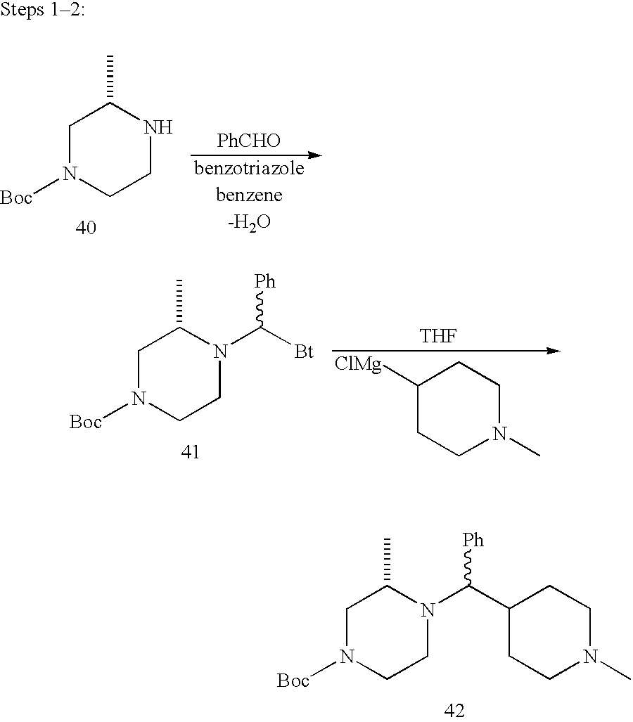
[PhCHO].C1N([Boc])CCNC1C.[THF].C1([ClMg])CCN(C)CC1.C1N([Boc])CCN(C([Bt])[Ph])C1C.C1N([Boc])CCN(C(C2CCN(C)CC2)[Ph])C1C
